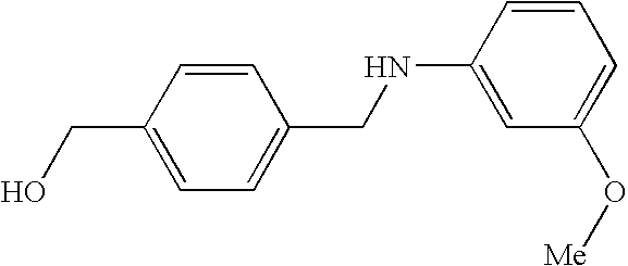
C1=CC(NCC2=CC=C(CO)C=C2)=CC(O[Me])=C1
